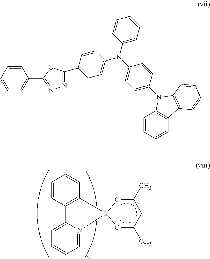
C1=CC2=C(C=C1)[Ir]1(N3=CC=CC=C23)OC(C)CC(C)O1.C1=CC=CC=C1C1=NN=C(C2=CC=C(N(C3=CC=C(N4C5=C(C=CC=C5)C5=C4C=CC=C5)C=C3)C3=CC=CC=C3)C=C2)O1
